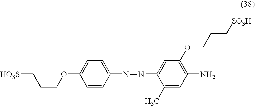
C1=CC(N=NC2=CC(OCCC[SO3H])=C(N)C=C2C)=CC=C1OCCC[HO3S]
